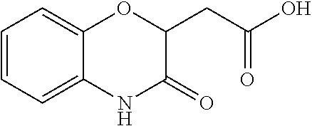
C1=CC=C2C(=C1)OC(CC(O)=O)C(=O)N2
